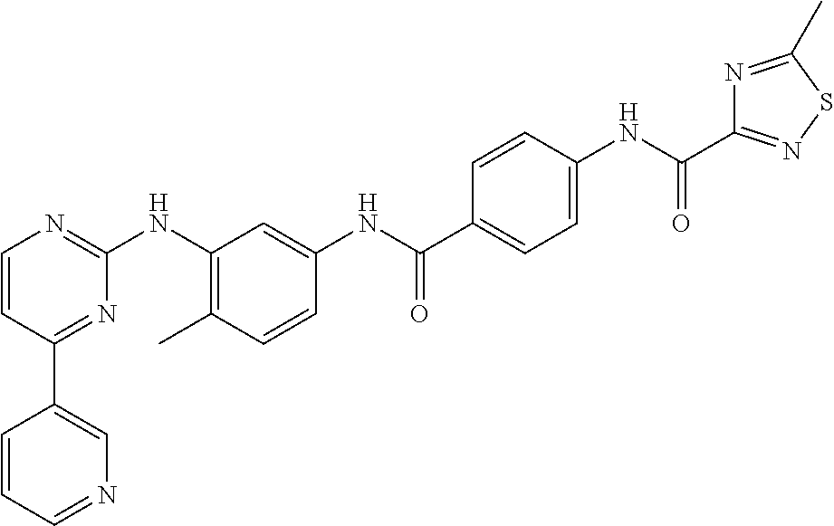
C1(C2=CN=CC=C2)=NC(NC2=C(C)C=CC(NC(C3=CC=C(NC(=O)C4=NSC(C)=N4)C=C3)=O)=C2)=NC=C1
